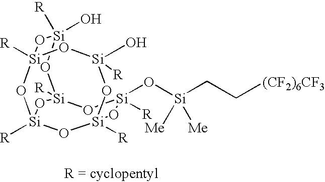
[R][Si]1(O)O[Si]2([R])O[Si](O[Si](CC[(CF2)6CF3])([Me])[Me])([R])O[Si]3([R])O[Si]([R])(O)O[Si]([R])(O[Si]([R])(O3)O2)O1
